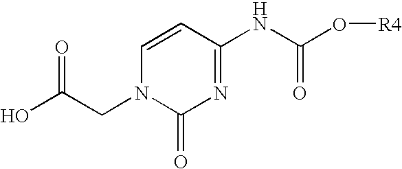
C1=CC(NC(O[R4])=O)=NC(=O)N1CC(O)=O
